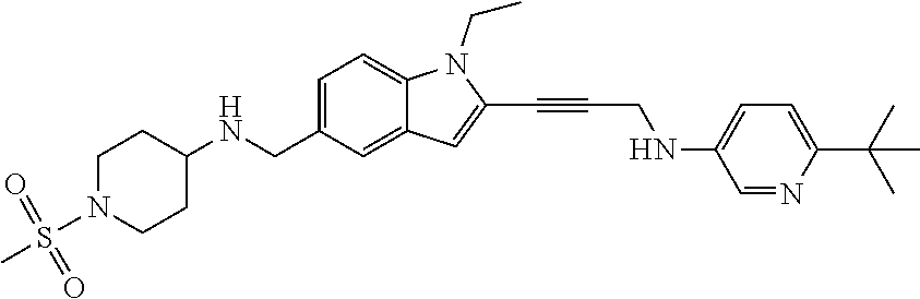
C1=C(CNC2CCN(S(=O)(=O)C)CC2)C=C2C(=C1)N(CC)C(C#CCNC1=CC=C(C(C)(C)C)N=C1)=C2
